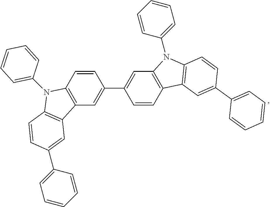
C1=CC=CC(N2C3=C(C=C(C4=CC5=C(C=C4)C4=C(N5C5=CC=CC=C5)C=CC(C5=CC=CC=C5)=C4)C=C3)C3=C2C=CC(C2=CC=CC=C2)=C3)=C1
